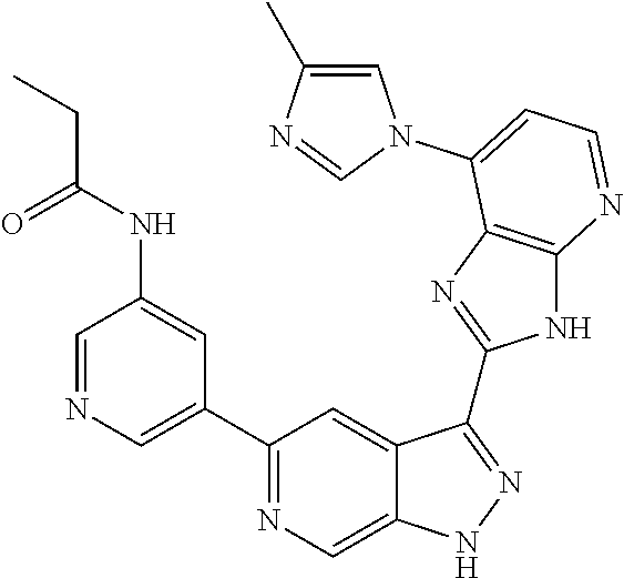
C1=NC=C(C2=NC=C3C(=C2)C(C2=NC4=C(N2)N=CC=C4N2C=C(C)N=C2)=NN3)C=C1NC(=O)CC
